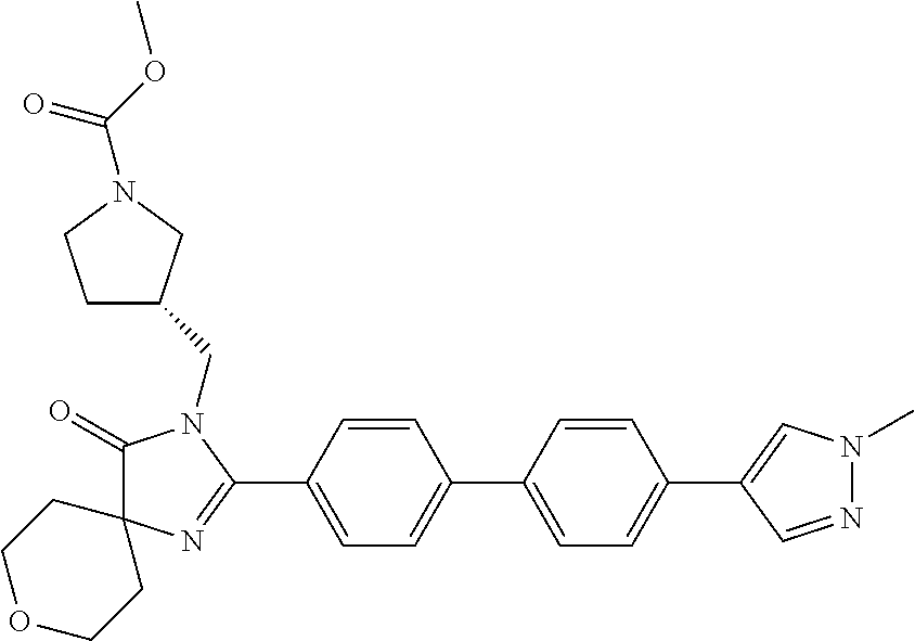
C1(=O)N(CC2CCN(C(OC)=O)C2)C(C2=CC=C(C3=CC=C(C4=CN(C)N=C4)C=C3)C=C2)=NC12CCOCC2
